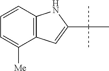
C1=CC2=C(C([Me])=C1)C=C(C(C)(C)C)N2
